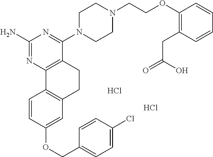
C1(N)=NC2=C(C(N3CCN(CCOC4=C(CC(=O)O)C=CC=C4)CC3)=N1)CCC1=C2C=CC(OCC2=CC=C(Cl)C=C2)=C1.Cl.Cl
